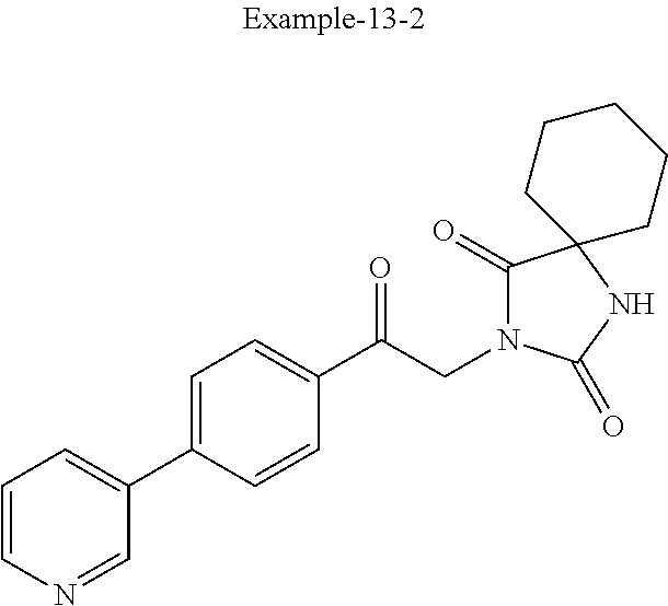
C1=CN=CC(C2=CC=C(C(CN3C(=O)C4(NC3=O)CCCCC4)=O)C=C2)=C1
